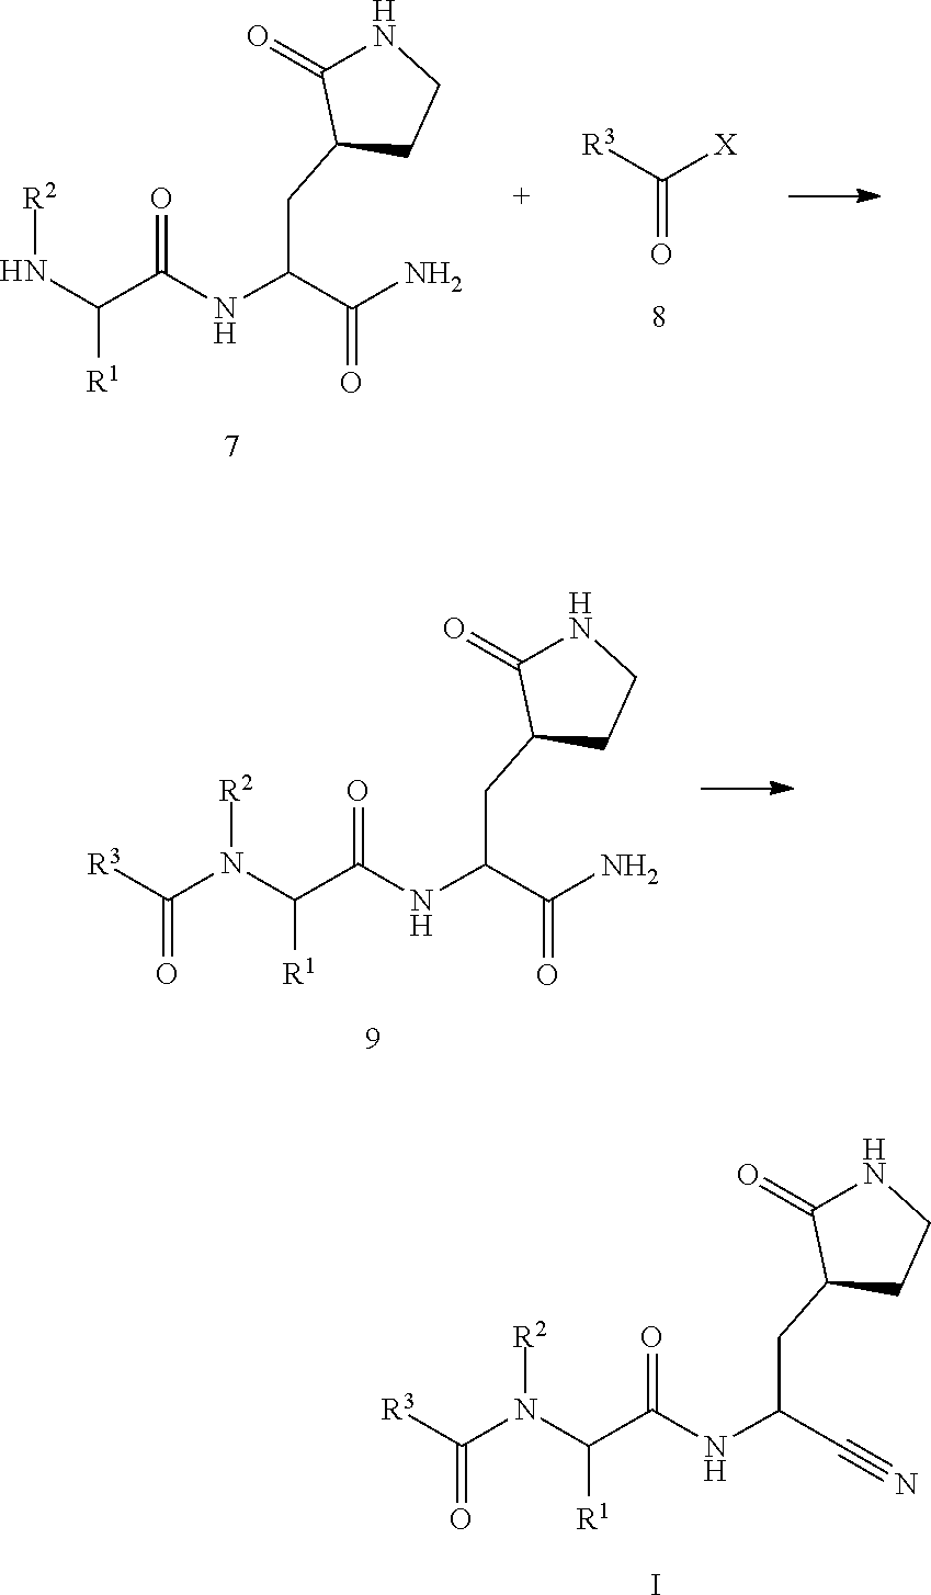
C(C#N)(NC(=O)C(N(C([R3])=O)[R2])[R1])CC1C(=O)NCC1.I.C(C(=O)N)(NC(=O)C(N(C([R3])=O)[R2])[R1])CC1C(=O)NCC1.C(C(=O)N)(NC(=O)C(N[R2])[R1])CC1C(=O)NCC1.[R3]C([X])=O
